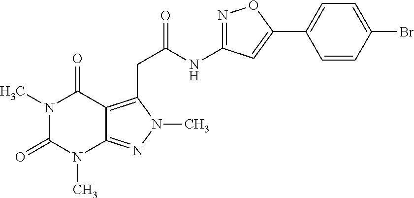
N1(C)C(=O)N(C)C2=NN(C)C(CC(NC3=NOC(C4=CC=C(Br)C=C4)=C3)=O)=C2C1=O
